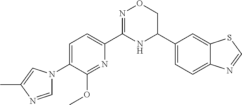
C1=C(N2C=NC(C)=C2)C(OC)=NC(C2=NOCC(C3=CC=C4C(=C3)SC=N4)N2)=C1
